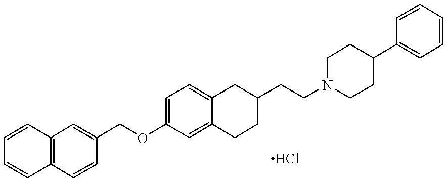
C1=CC=CC2=C1C=C(COC1=CC=C3C(=C1)CCC(CCN1CCC(C4=CC=CC=C4)CC1)C3)C=C2
